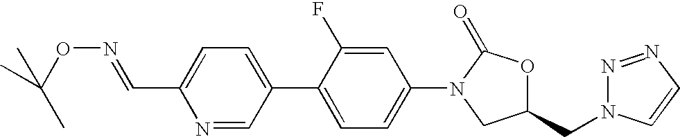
N1=CC(C2=CC=C(N3CC(CN4N=NC=C4)OC3=O)C=C2F)=CC=C1C=NOC(C)(C)C
